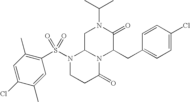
C1C2N(C(CC3=CC=C(Cl)C=C3)C(=O)N1C(C)C)C(=O)CCN2S(=O)(C1=C(C)C=C(Cl)C(C)=C1)=O
